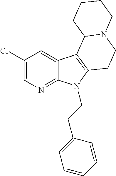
C1(Cl)=CN=C2C(=C1)C1=C(N2CCC2=CC=CC=C2)CCN2C1CCCC2
